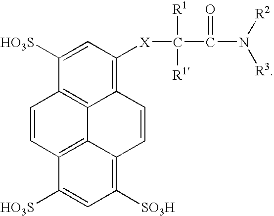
C12=C3C(=C([X]C([R1])([R1])C(=O)N([R2])[R3])C=C1[HO3S])C=CC1=C([SO3H])C=C([HO3S])C(=C31)C=C2
